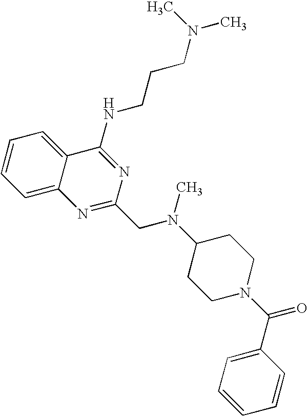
C12=CC=CC=C1C(NCCCN(C)C)=NC(CN(C1CCN(C(C3=CC=CC=C3)=O)CC1)C)=N2
